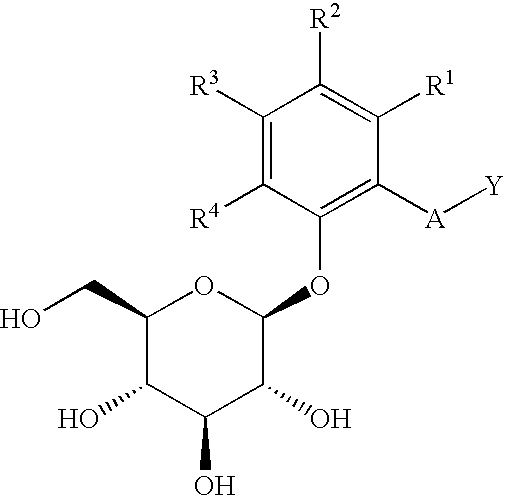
C1(CO)C(O)C(O)C(O)C(OC2=C([A][Y])C([R1])=C([R2])C([R3])=C2[R4])O1
